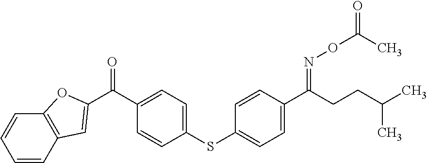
C1=CC2=C(C=C1)OC(C(C1=CC=C(SC3=CC=C(C(=NOC(=O)C)CCC(C)C)C=C3)C=C1)=O)=C2
